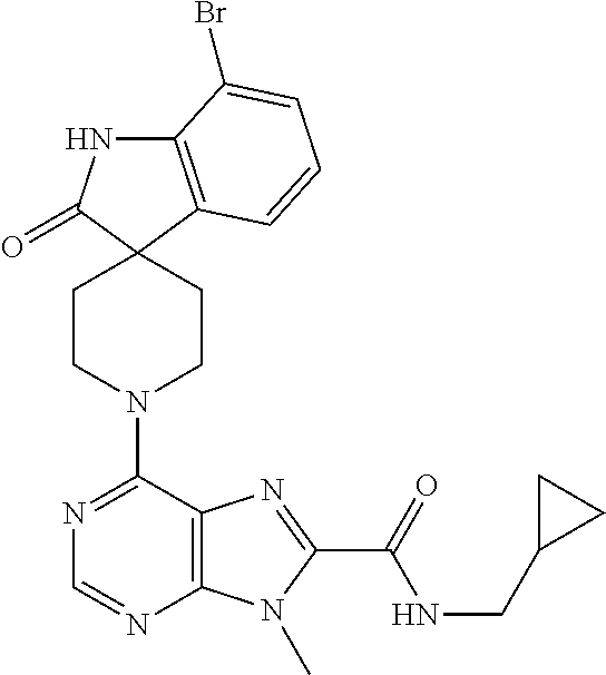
C12=C(C=CC=C1Br)C1(C(=O)N2)CCN(C2=NC=NC3=C2N=C(C(=O)NCC2CC2)N3C)CC1
